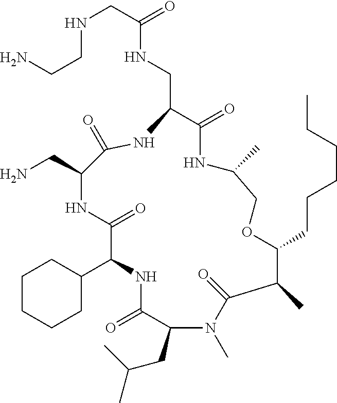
C1(C2NC(=O)C(CC(C)C)N(C)C(=O)C(C)C(CCCCCC)OCC(C)NC(=O)C(CNC(CNCCN)=O)NC(=O)C(CN)NC2=O)CCCCC1
